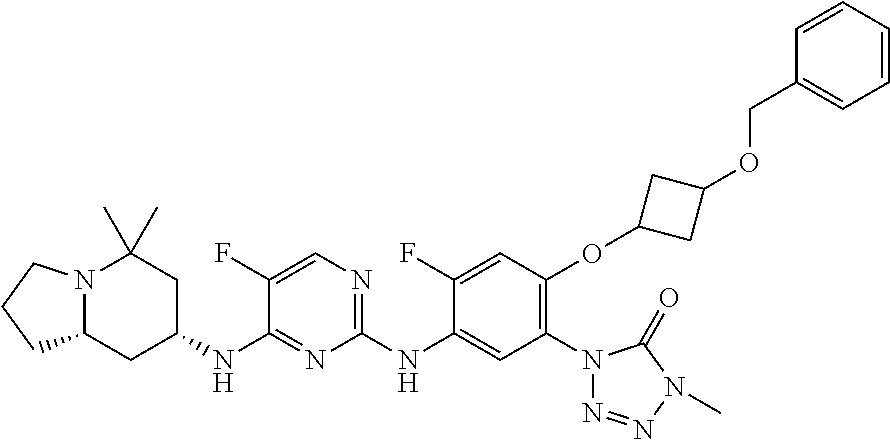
N12C(CC(NC3=NC(NC4=CC(N5N=NN(C)C5=O)=C(OC5CC(OCC6=CC=CC=C6)C5)C=C4F)=NC=C3F)CC1(C)C)CCC2
